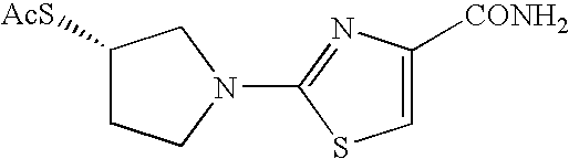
C1CN(C2=NC([CONH2])=CS2)CC1[AcS]
